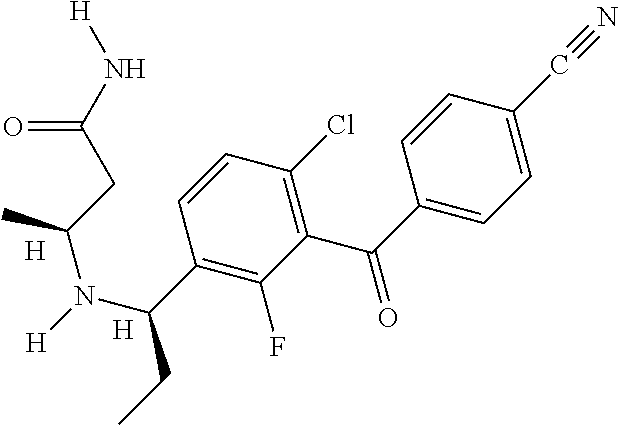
C1=C(C#N)C=CC(C(=O)C2=C(Cl)C=CC(C(N([H])C(CC(N[H])=O)C)CC)=C2F)=C1.[H].[H]
